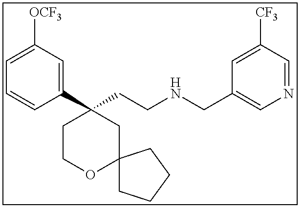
C1(C2(CCNCC3=CN=CC([CF3])=C3)CCOC3(C2)CCCC3)=CC([OCF3])=CC=C1
